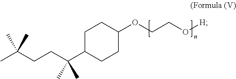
C1C(C(CCC(C)(C)C)(C)C)CCC(OCCO[H])C1
